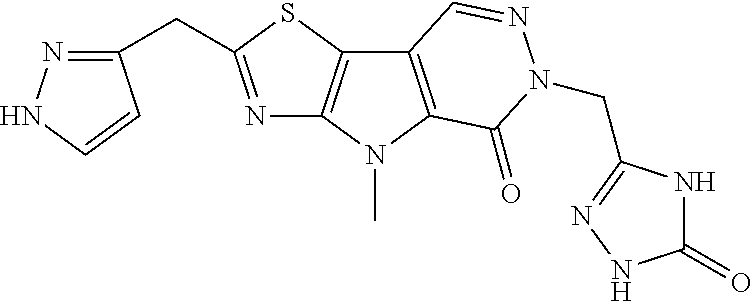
N1=C(CC2=NNC=C2)SC2=C1N(C)C1=C2C=NN(CC2=NNC(=O)N2)C1=O
